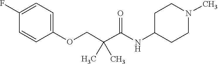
C1=C(F)C=CC(OCC(C)(C(=O)NC2CCN(C)CC2)C)=C1
